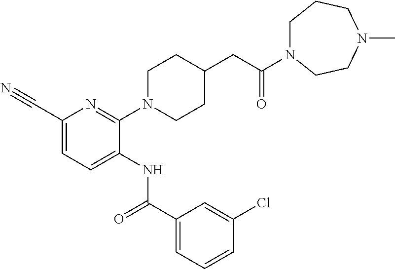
C1(C#N)=CC=C(NC(C2=CC=CC(Cl)=C2)=O)C(N2CCC(CC(=O)N3CCCN(C)CC3)CC2)=N1
